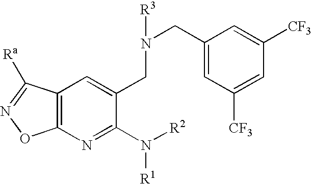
C12=C(N=C(N([R2])[R1])C(CN([R3])CC3=CC([CF3])=CC([CF3])=C3)=C1)ON=C2[Ra]
